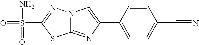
C12=NC(C3=CC=C(C#N)C=C3)=CN1N=C(S(=O)(=O)N)S2
